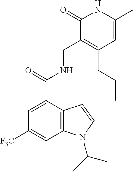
N(C(=O)C1=CC([F3C])=CC2=C1C=CN2C(C)C)CC1=C(CCC)C=C(C)NC1=O
